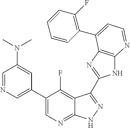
C1=NC=C(C2=CN=C3C(=C2F)C(C2=NC4=C(N2)N=CC=C4C2=C(F)C=CC=C2)=NN3)C=C1N(C)C
